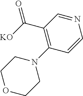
C1(C([KO])=O)=C(N2CCOCC2)C=CN=C1
